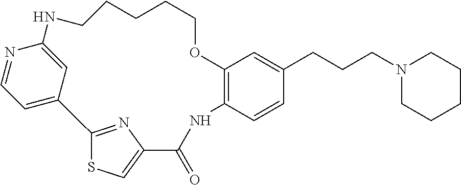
C12=C(C=CC(CCCN3CCCCC3)=C1)NC(=O)C1=CSC(=N1)C1=CC=NC(=C1)NCCCCCO2
